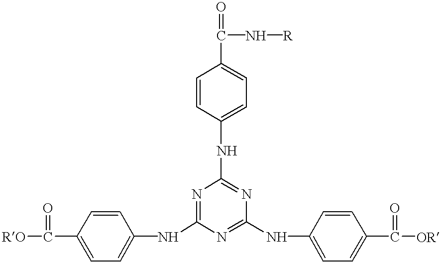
[RO]C(C1=CC=C(NC2=NC(NC3=CC=C(C(N[R])=O)C=C3)=NC(NC3=CC=C(C([OR])=O)C=C3)=N2)C=C1)=O
